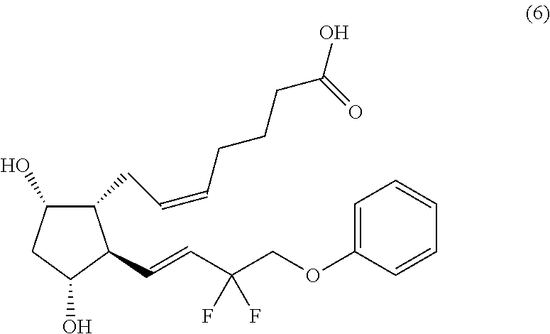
C1(CC=CCCCC(O)=O)C(O)CC(O)C1C=CC(COC1=CC=CC=C1)(F)F
